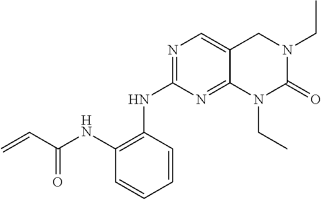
C12=NC(NC3=C(NC(C=C)=O)C=CC=C3)=NC=C1CN(CC)C(=O)N2CC
